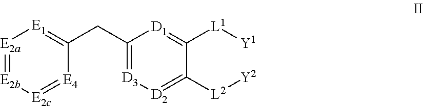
C(C1=[D3][D2]=C([L2][Y2])C([L1][Y1])=[D1]1)C1=[E1][E2a]=[E2b][E2c]=[E4]1
